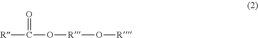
[R]C(O[R]O[R])=O
